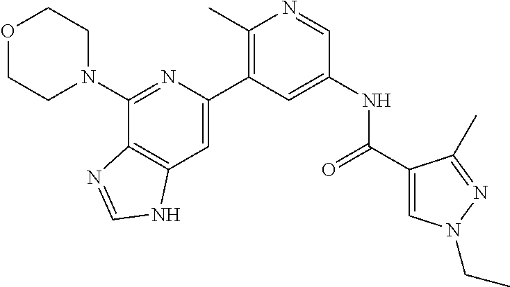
O1CCN(C2=NC(C3=C(C)N=CC(NC(=O)C4=CN(CC)N=C4C)=C3)=CC3=C2N=CN3)CC1
